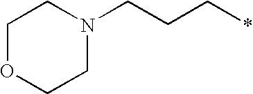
C1OCCN(CCC*)C1
